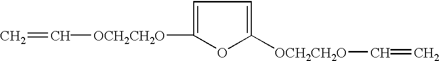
C=C[OCH2CH2O]C1=CC=C([OCH2CH2O]C=C)O1
